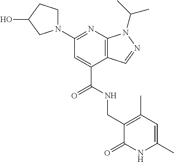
N1(C2=NC3=C(C(C(NCC4=C(C)C=C(C)NC4=O)=O)=C2)C=NN3C(C)C)CCC(O)C1
